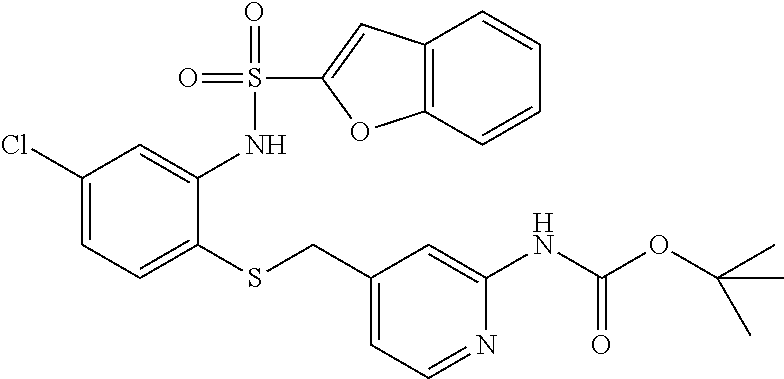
C1(Cl)=CC=C(SCC2=CC=NC(NC(OC(C)(C)C)=O)=C2)C(NS(=O)(=O)C2=CC3=C(O2)C=CC=C3)=C1
